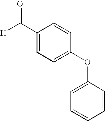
C1(C([H])=O)=CC=C(OC2=CC=CC=C2)C=C1
